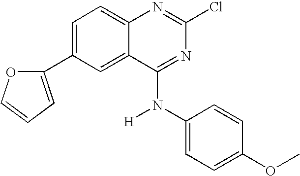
C1=C(C2=CC=CO2)C=C2C(=C1)N=C(Cl)N=C2N(C1=CC=C(OC)C=C1)[H]
